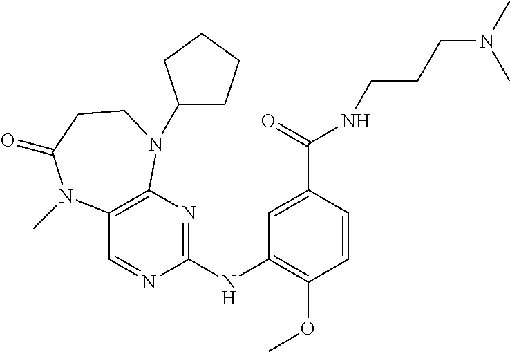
C12=C(N=C(NC3=C(OC)C=CC(C(=O)NCCCN(C)C)=C3)N=C1)N(C1CCCC1)CCC(=O)N2C
